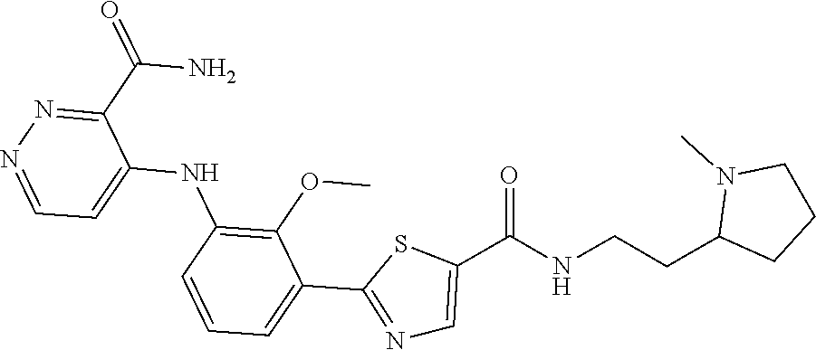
C1(C(N)=O)=NN=CC=C1NC1=C(OC)C(C2=NC=C(C(NCCC3N(C)CCC3)=O)S2)=CC=C1
